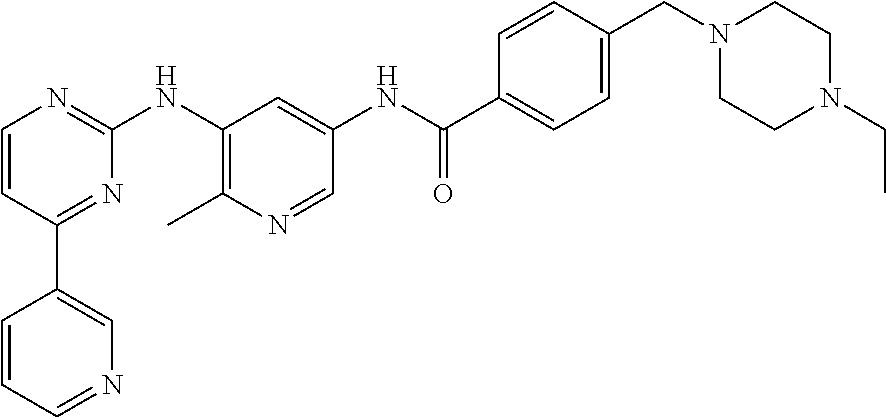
C1=CC(C2=CN=CC=C2)=NC(NC2=C(C)N=CC(NC(C3=CC=C(CN4CCN(CC)CC4)C=C3)=O)=C2)=N1
